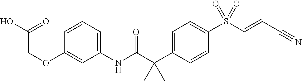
C1=C(C(C(NC2=CC=CC(OCC(O)=O)=C2)=O)(C)C)C=CC(S(C=CC#N)(=O)=O)=C1
